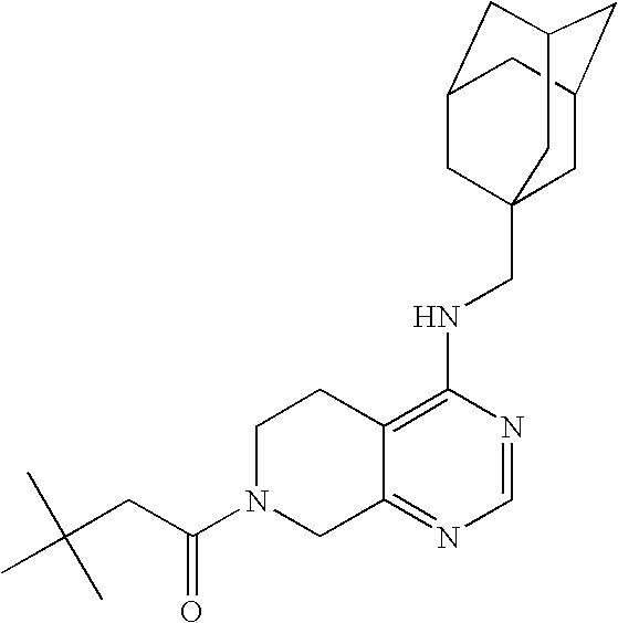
C12=C(NCC34CC5CC(CC(C3)C5)C4)N=CN=C1CN(C(CC(C)(C)C)=O)CC2
